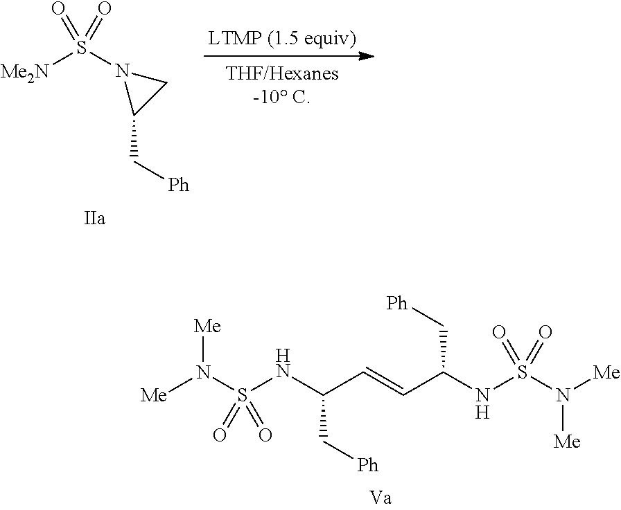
N(S(NC(C=CC(NS(N([Me])[Me])(=O)=O)C[Ph])C[Ph])(=O)=O)([Me])[Me].N1(S([Me2N])(=O)=O)C(C[Ph])C1
